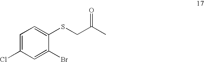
C1=C(Cl)C=C(Br)C(SCC(C)=O)=C1
